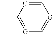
C1=[G]C=[G]C(C)=[G]1
